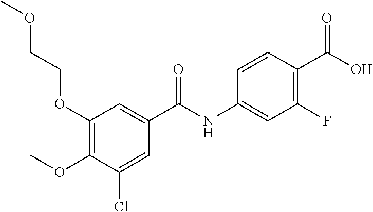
COC1=C(OCCOC)C=C(C(NC2=CC(F)=C(C(O)=O)C=C2)=O)C=C1Cl
